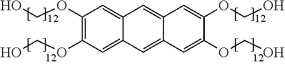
C1(OCO)=C(OCO)C=C2C(=C1)C=C1C(=C2)C=C(OCO)C(OCO)=C1
